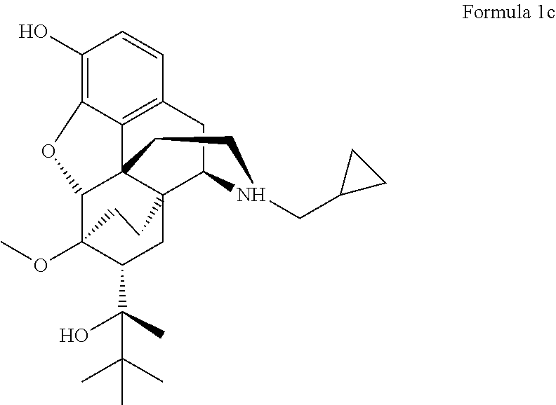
C1(O)=C2C3=C(C=C1)CC1C45C3(C(C(OC)(C(C(C)(O)C(C)(C)C)C4)CC5)O2)CCN1CC1CC1
